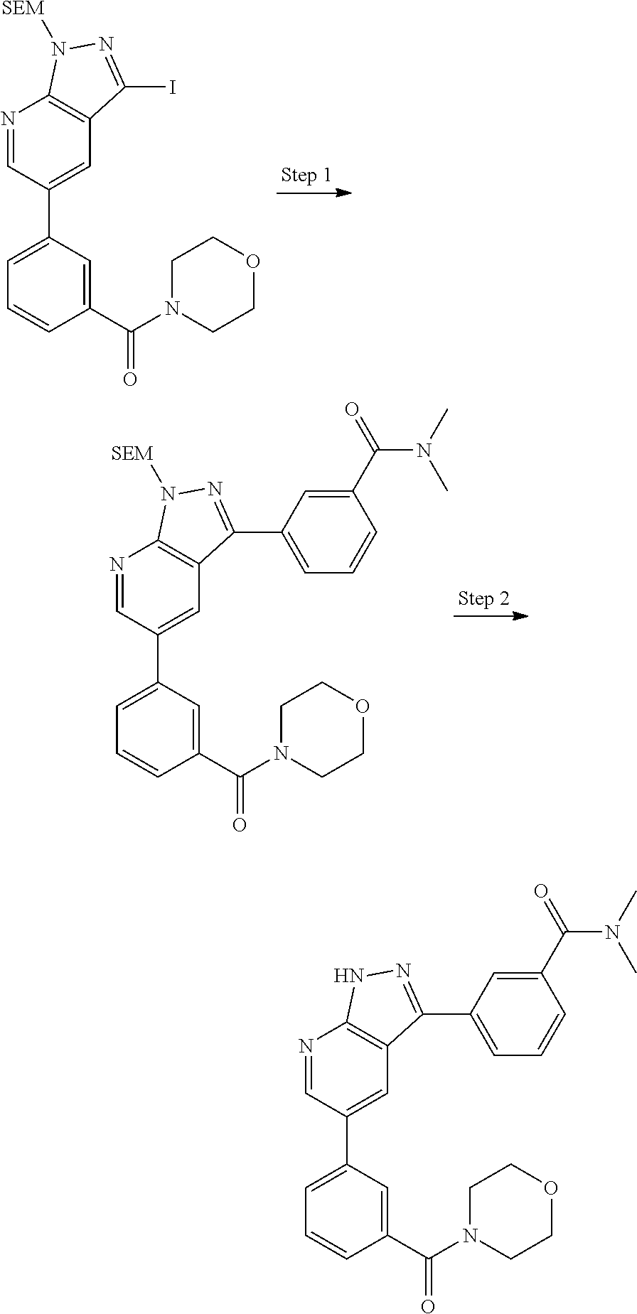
N1=CC(C2=CC=CC(C(N3CCOCC3)=O)=C2)=CC2=C1N([SEM])N=C2I.N1=CC(C2=CC=CC(C(N3CCOCC3)=O)=C2)=CC2=C1N([SEM])N=C2C1=CC=CC(C(=O)N(C)C)=C1.N1=CC(C2=CC=CC(C(N3CCOCC3)=O)=C2)=CC2=C1NN=C2C1=CC=CC(C(=O)N(C)C)=C1
